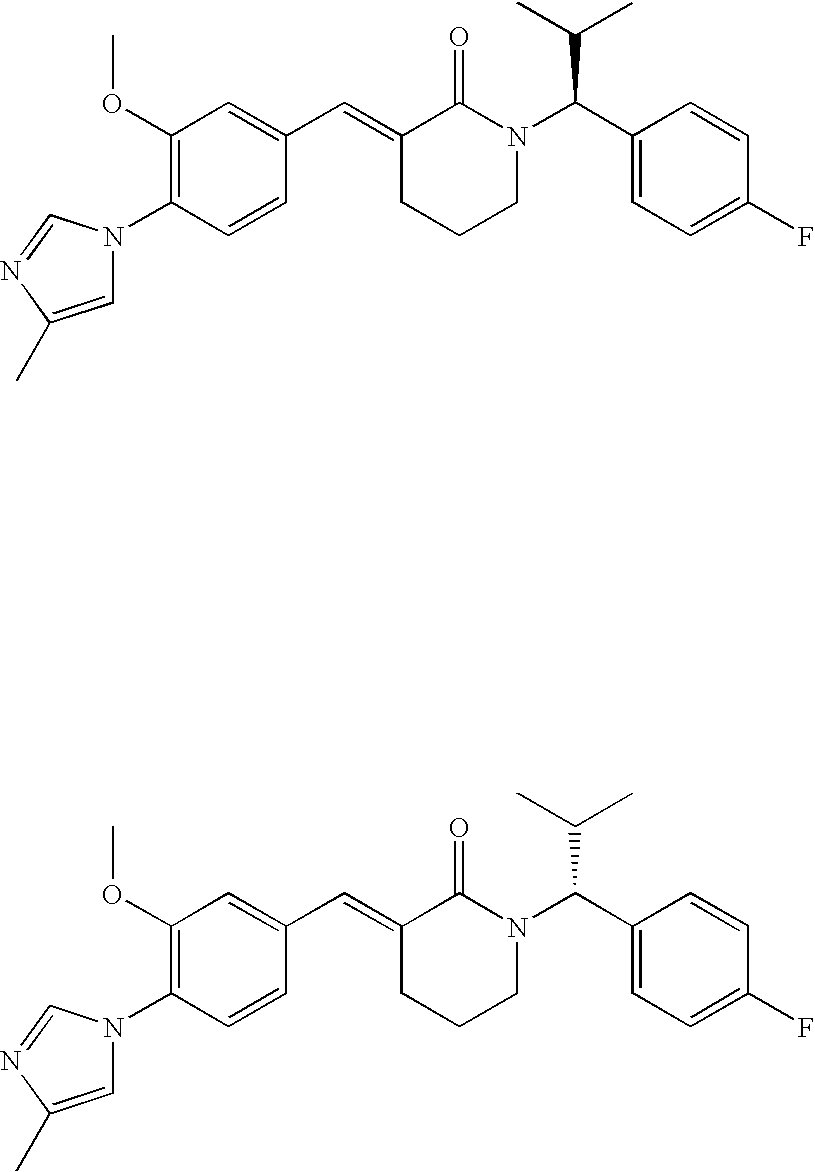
C1=CC(N2C=C(C)N=C2)=C(OC)C=C1C=C1CCCN(C(C2=CC=C(F)C=C2)C(C)C)C1=O.C1=CC(N2C=C(C)N=C2)=C(OC)C=C1C=C1CCCN(C(C2=CC=C(F)C=C2)C(C)C)C1=O
